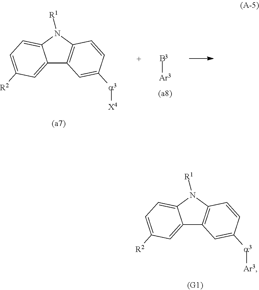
C12=CC([R2])=CC=C1N([R1])C1=C2C=C([a3][Ar3])C=C1.C12=CC([R2])=CC=C1N([R1])C1=C2C=C([a3][X4])C=C1.[B3][Ar3]
